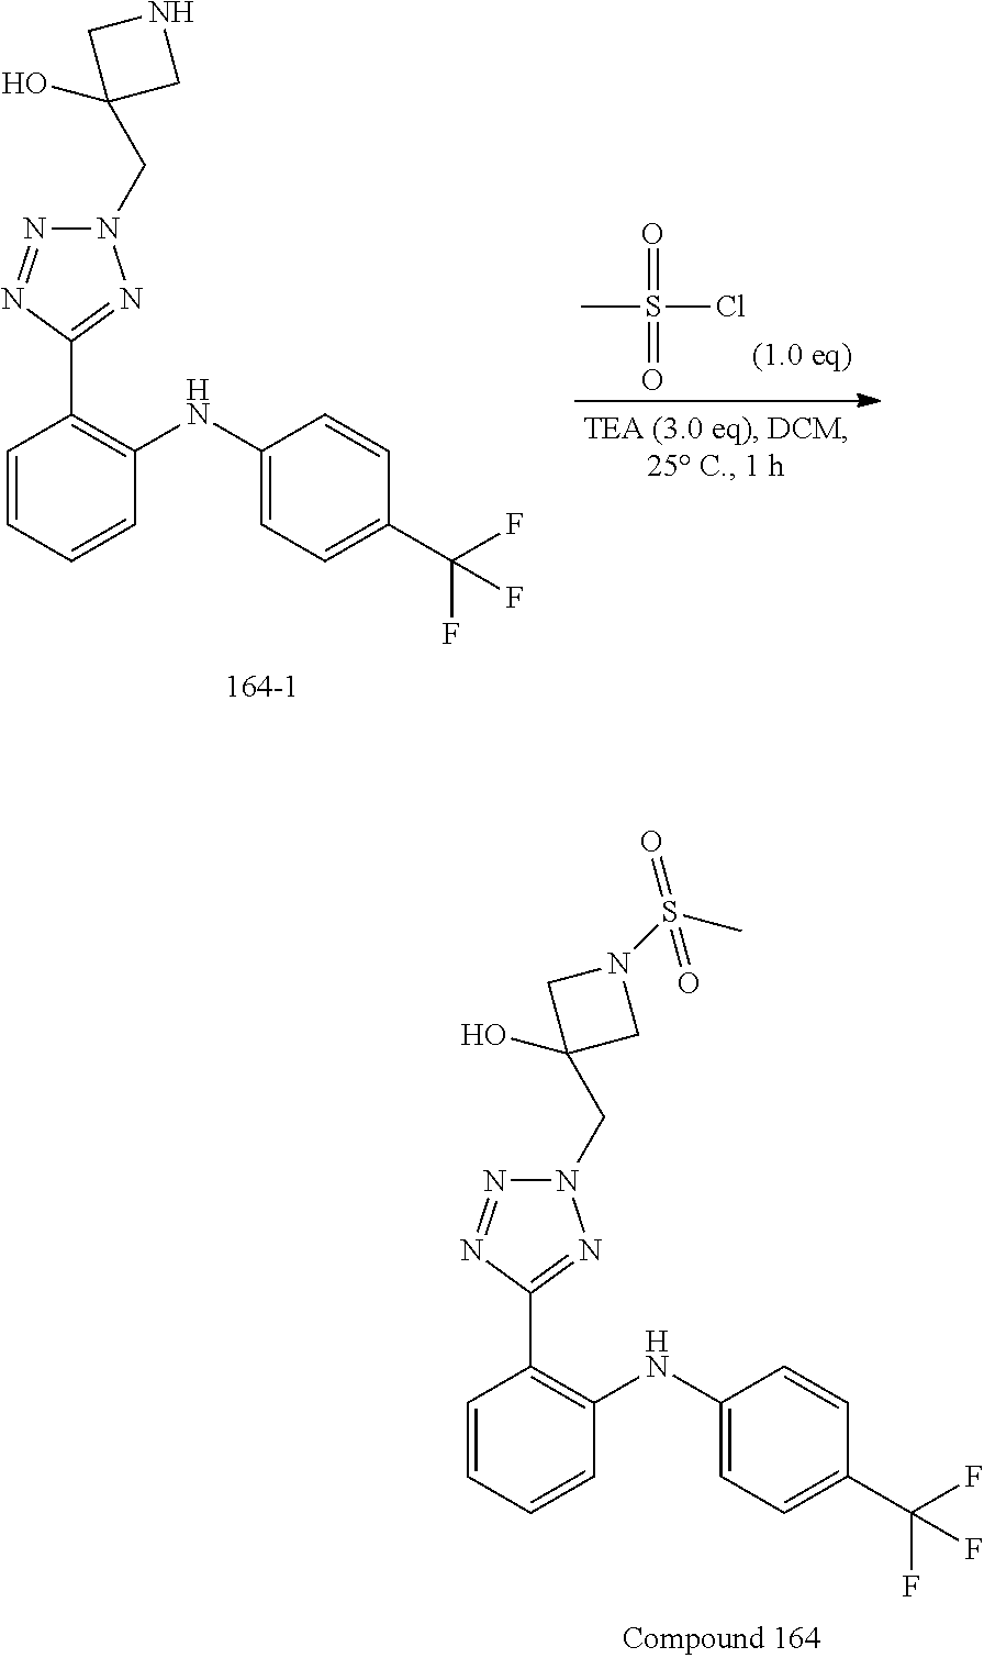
C1=CC=CC(NC2=CC=C(C(F)(F)F)C=C2)=C1C1=NN(CC2(O)CN(S(C)(=O)=O)C2)N=N1.C1=CC=CC(NC2=CC=C(C(F)(F)F)C=C2)=C1C1=NN(CC2(O)CNC2)N=N1.CS(Cl)(=O)=O
